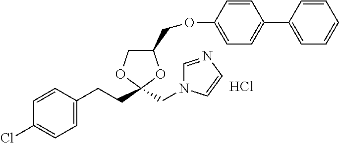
C1=C(CCC2(CN3C=NC=C3)OC(COC3=CC=C(C4=CC=CC=C4)C=C3)CO2)C=CC(Cl)=C1.Cl
